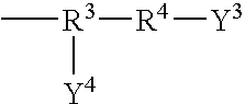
[R3]([R4][Y3])(C)[Y4]
